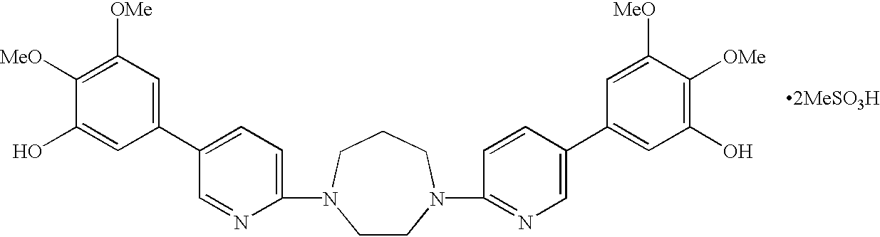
C1(N2CCN(C3=NC=C(C4=CC(O)=C([OMe])C([MeO])=C4)C=C3)CCC2)=CC=C(C2=CC([OMe])=C([MeO])C(O)=C2)C=N1
